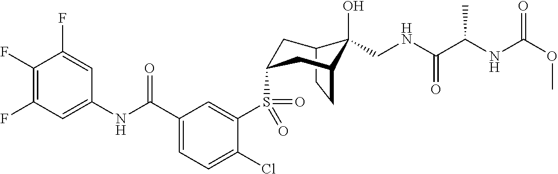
C12CCC(CC(S(C3=CC(C(NC4=CC(F)=C(F)C(F)=C4)=O)=CC=C3Cl)(=O)=O)C1)C2(O)CNC(C(NC(OC)=O)C)=O
